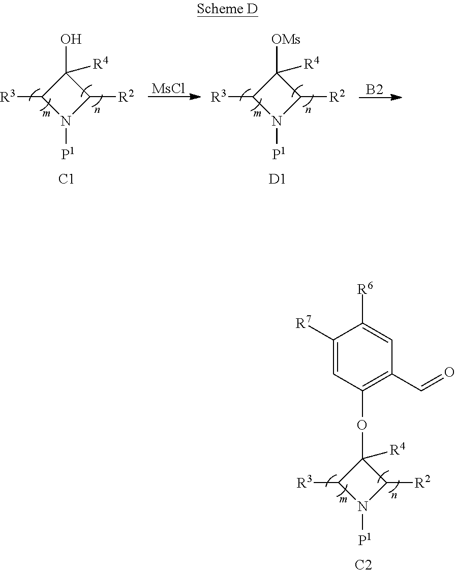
O(C1([R4])C([R3])N([P1])C1[R2])C1=C(C=O)C=C([R6])C([R7])=C1.[C2].OC1([R4])C([R3])N([P1])C1[R2].[C1].[MsCl].[OMs]C1([R4])C([R3])N([P1])C1[R2].[D1].[B2]
